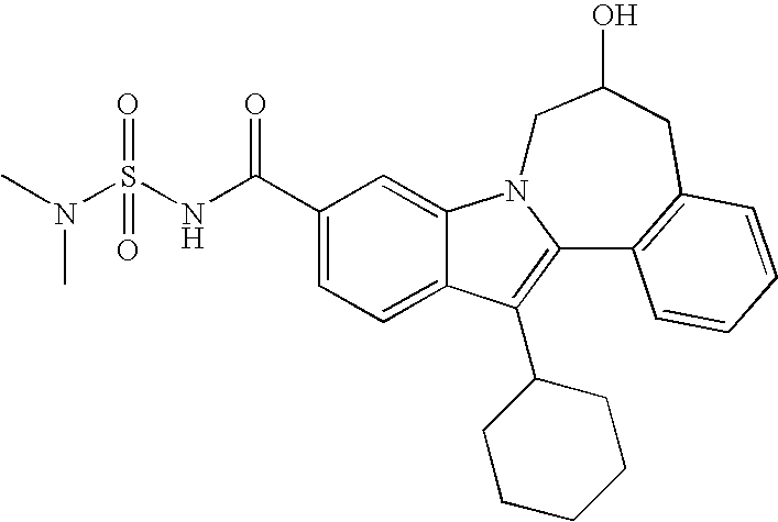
C12=CC=C(C(NS(N(C)C)(=O)=O)=O)C=C1N1C(=C2C2CCCCC2)C2=C(CC(O)C1)C=CC=C2
